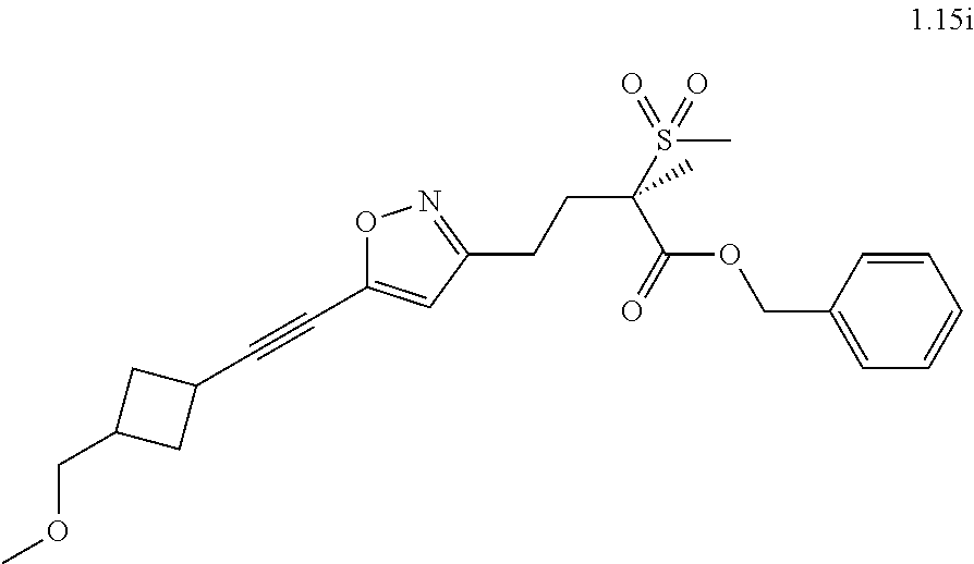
O1C(C#CC2CC(COC)C2)=CC(CCC(S(C)(=O)=O)(C(OCC2=CC=CC=C2)=O)C)=N1
